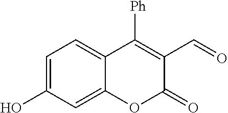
C1=C(O)C=C2C(=C1)C([Ph])=C(C=O)C(=O)O2
